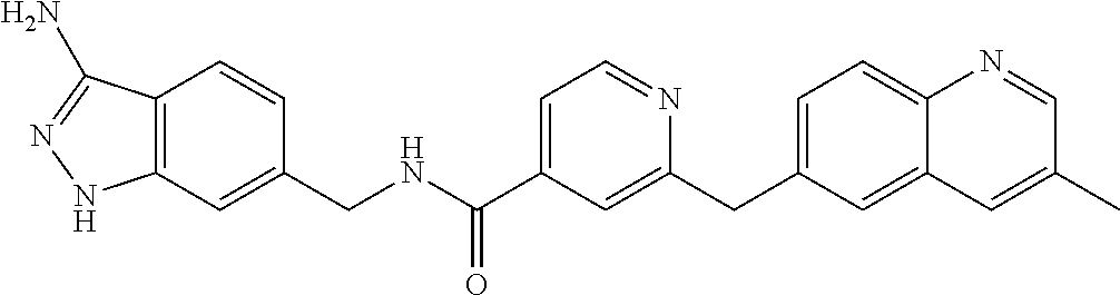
C12=C(C=C(CNC(C3=CC=NC(CC4=CC=C5C(=C4)C=C(C)C=N5)=C3)=O)C=C1)NN=C2N
